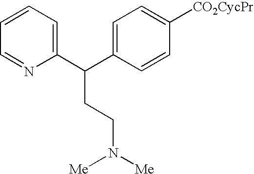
C1=CC=C(C(C2=CC=C([CO2CycPr])C=C2)CCN([Me])[Me])N=C1
